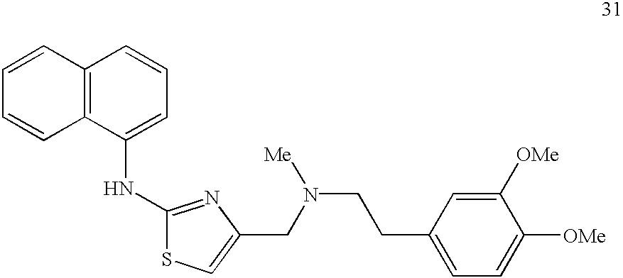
C12=C(C(NC3=NC(CN([Me])CCC4=CC=C([OMe])C([OMe])=C4)=CS3)=CC=C1)C=CC=C2
